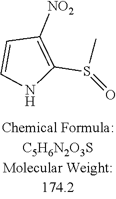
C1([NO2])=C(S(=O)C)NC=C1
